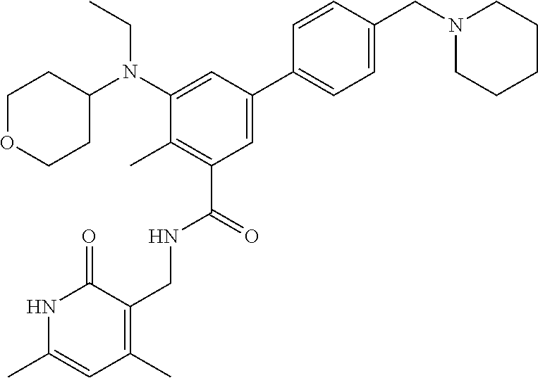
N1C(C)=CC(C)=C(CNC(C2=C(C)C(N(C3CCOCC3)CC)=CC(C3=CC=C(CN4CCCCC4)C=C3)=C2)=O)C1=O
